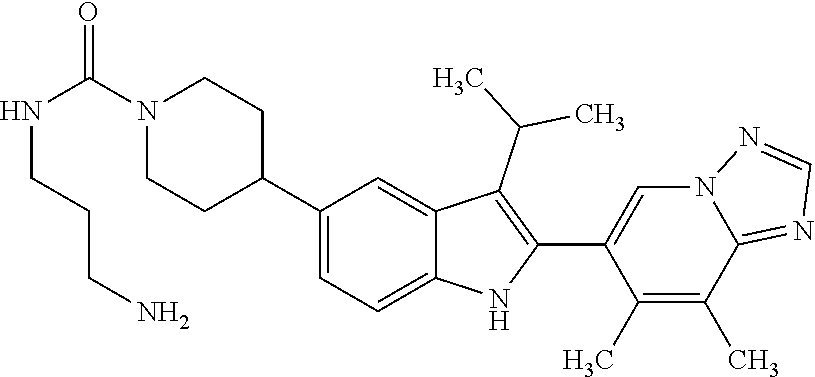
N1(C(NCCCN)=O)CCC(C2=CC=C3C(=C2)C(C(C)C)=C(C2=CN4C(=NC=N4)C(C)=C2C)N3)CC1
